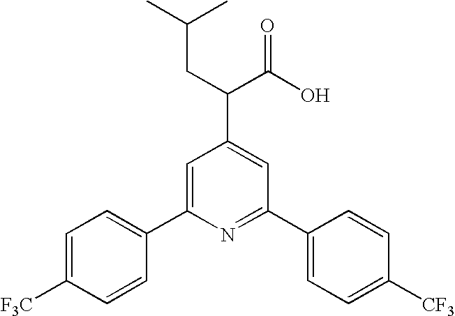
C1=C([F3C])C=CC(C2=CC(C(C(O)=O)CC(C)C)=CC(C3=CC=C([CF3])C=C3)=N2)=C1
